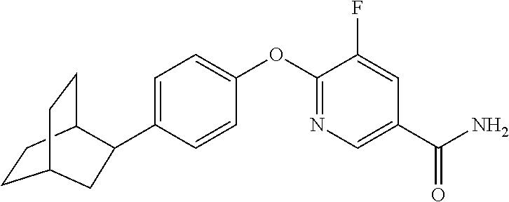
C1=C(C2C3CCC(CC3)C2)C=CC(OC2=NC=C(C(N)=O)C=C2F)=C1
